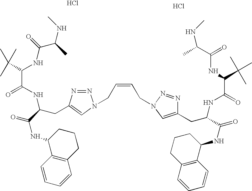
Cl.Cl.N(C(=O)C(C(C)(C)C)NC(C(C)NC)=O)C(C(NC1C2=C(CCC1)C=CC=C2)=O)CC1=CN(CC=CCN2N=NC(CC(NC(C(C(C)(C)C)NC(C(NC)C)=O)=O)C(NC3CCCC4=C3C=CC=C4)=O)=C2)N=N1
